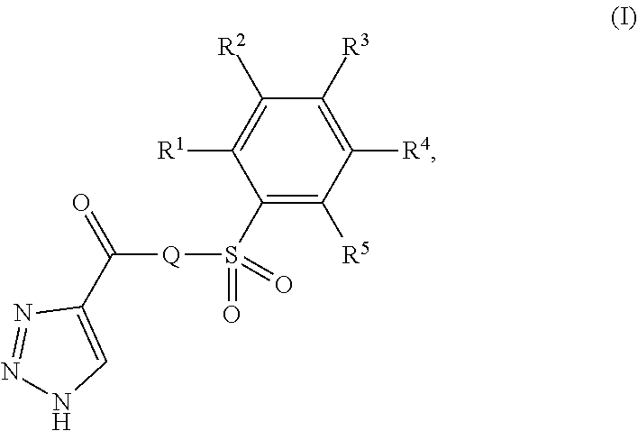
C1(S([Q]C(=O)C2=CNN=N2)(=O)=O)=C([R5])C([R4])=C([R3])C([R2])=C1[R1]
